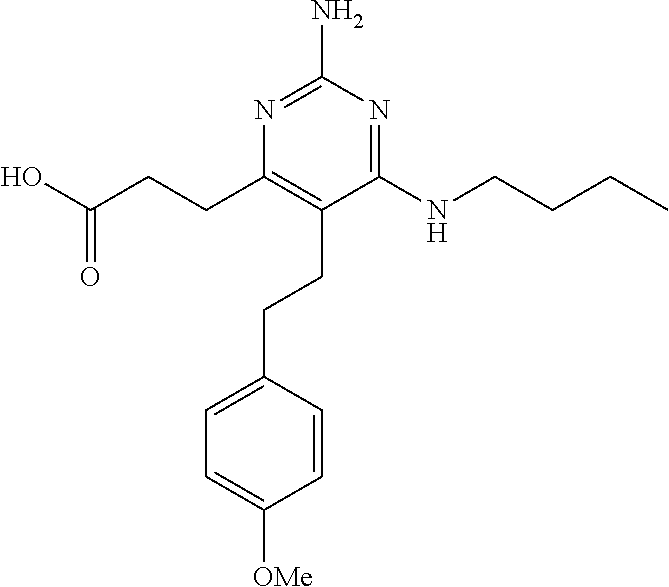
C(C1=CC=C([OMe])C=C1)CC1=C(CCC(O)=O)N=C(N)N=C1NCCCC
